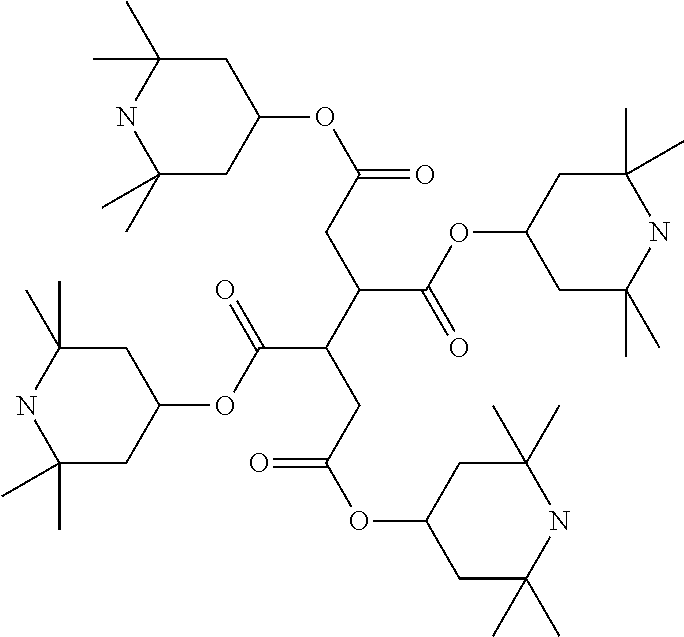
C1(C)(C)CC(OC(=O)CC(C(CC(OC2CC(C)(C)NC(C)(C)C2)=O)C(=O)OC2CC(C)(C)NC(C)(C)C2)C(OC2CC(C)(C)NC(C)(C)C2)=O)CC(C)(C)N1
